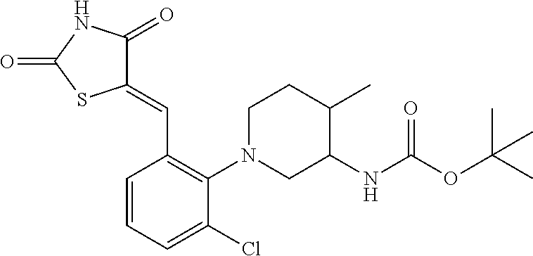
C1(=CC2=C(N3CC(NC(OC(C)(C)C)=O)C(C)CC3)C(Cl)=CC=C2)C(=O)NC(=O)S1
